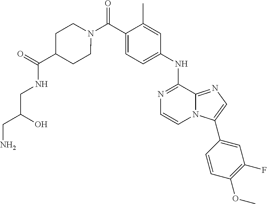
N1=C(NC2=CC=C(C(N3CCC(C(=O)NCC(CN)O)CC3)=O)C(C)=C2)C2=NC=C(C3=CC(F)=C(OC)C=C3)N2C=C1
